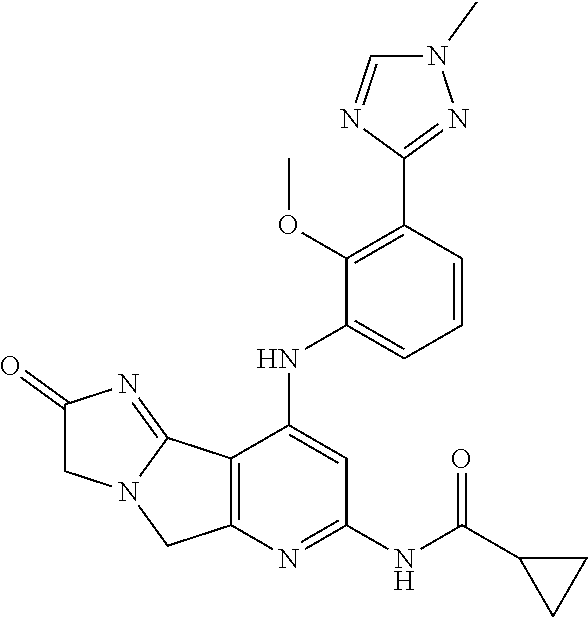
C12=C(N=C(NC(C3CC3)=O)C=C1NC1=CC=CC(C3=NN(C)C=N3)=C1OC)CN1C2=NC(=O)C1
